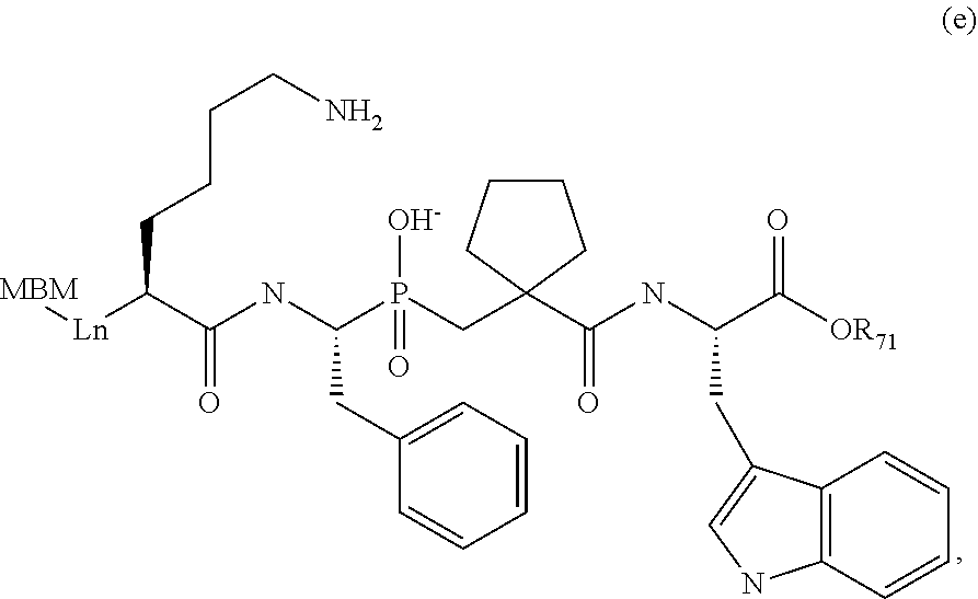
NCCCCC([Ln][MBM])C(NC(P(=O)([O-])CC1(C(NC(C([OR71])=O)CC2=CNC3=C2C=CC=C3)=O)CCCC1)CC1=CC=CC=C1)=O
